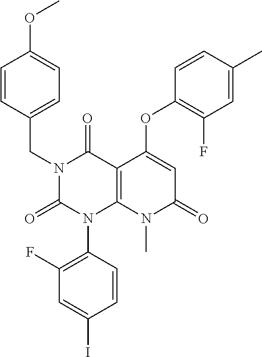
C1(F)=C(N2C3=C(C(=O)N(CC4=CC=C(OC)C=C4)C2=O)C(OC2=C(F)C=C(C)C=C2)=CC(=O)N3C)C=CC(I)=C1
